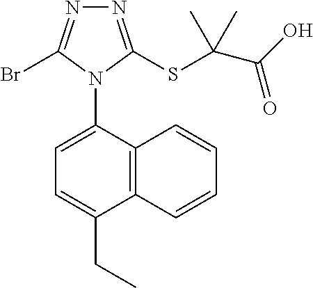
N1=C(SC(C(O)=O)(C)C)N(C2=CC=C(CC)C3=C2C=CC=C3)C(Br)=N1
